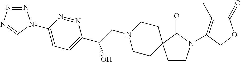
N1=NN=CN1C1=CC=C(C(CN2CCC3(CC2)CCN(C2=C(C)C(=O)OC2)C3=O)O)N=N1
